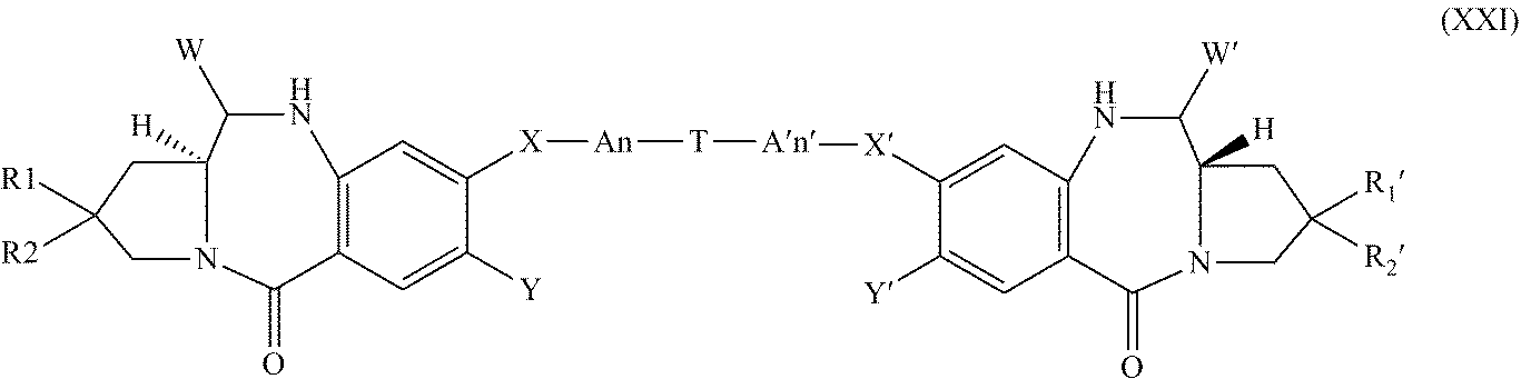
C1(=O)C2=C(C=C([X][An][T][An][X]C3=CC4=C(C(=O)N5C([H])(C([W])N4)CC([R1])([R2])C5)C=C3[Y])C([Y])=C2)NC([W])C2([H])CC([R1])([R2])CN12
